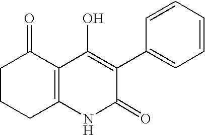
C1CCC2=C(C1=O)C(O)=C(C1=CC=CC=C1)C(=O)N2
